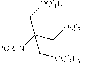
C(C([QR1N])(C[OQ2L1])C[OQ3L3])[OQ1L1]
